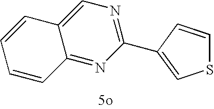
C1=CC2=NC(C3=CSC=C3)=NC=C2C=C1
